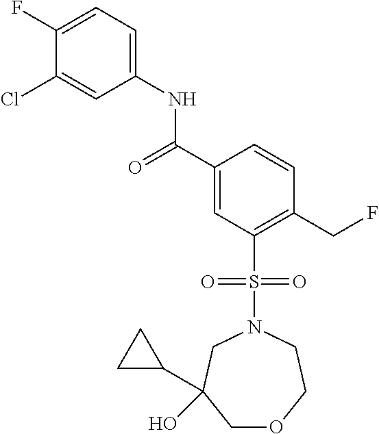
C1(F)=CC=C(NC(C2=CC(S(N3CC(C4CC4)(O)COCC3)(=O)=O)=C(CF)C=C2)=O)C=C1Cl
